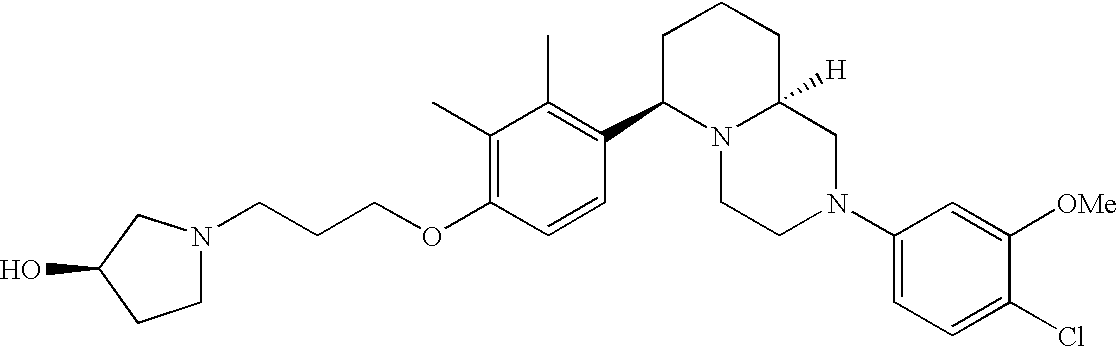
C1(C)=C(OCCCN2CCC(O)C2)C=CC(C2N3C([H])(CCC2)CN(C2=CC=C(Cl)C([OMe])=C2)CC3)=C1C
